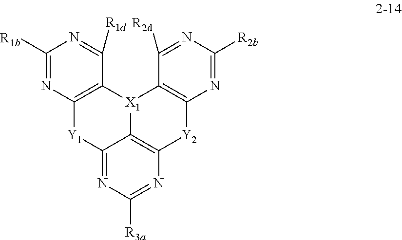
C12=NC([R3a])=NC3=C1[X1](C1=C([Y1]2)N=C([R1b])N=C1[R1d])C1=C([Y2]3)N=C([R2b])N=C1[R2d]
